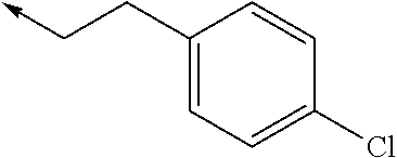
C1(CC->C)=CC=C(Cl)C=C1
